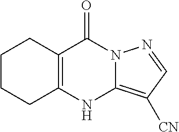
C1CCC2=C(C1)C(=O)N1C(=C([CN])C=N1)N2
